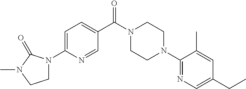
C1=C(N2CCN(C)C2=O)N=CC(C(N2CCN(C3=NC=C(CC)C=C3C)CC2)=O)=C1
